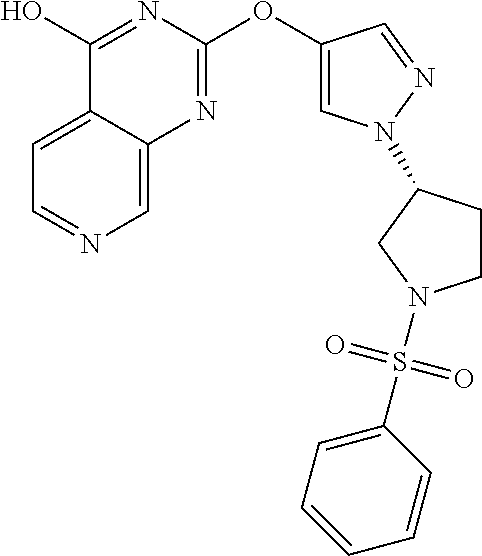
C1=C2C(=CN=C1)N=C(OC1=CN(C3CCN(S(C4=CC=CC=C4)(=O)=O)C3)N=C1)N=C2O
